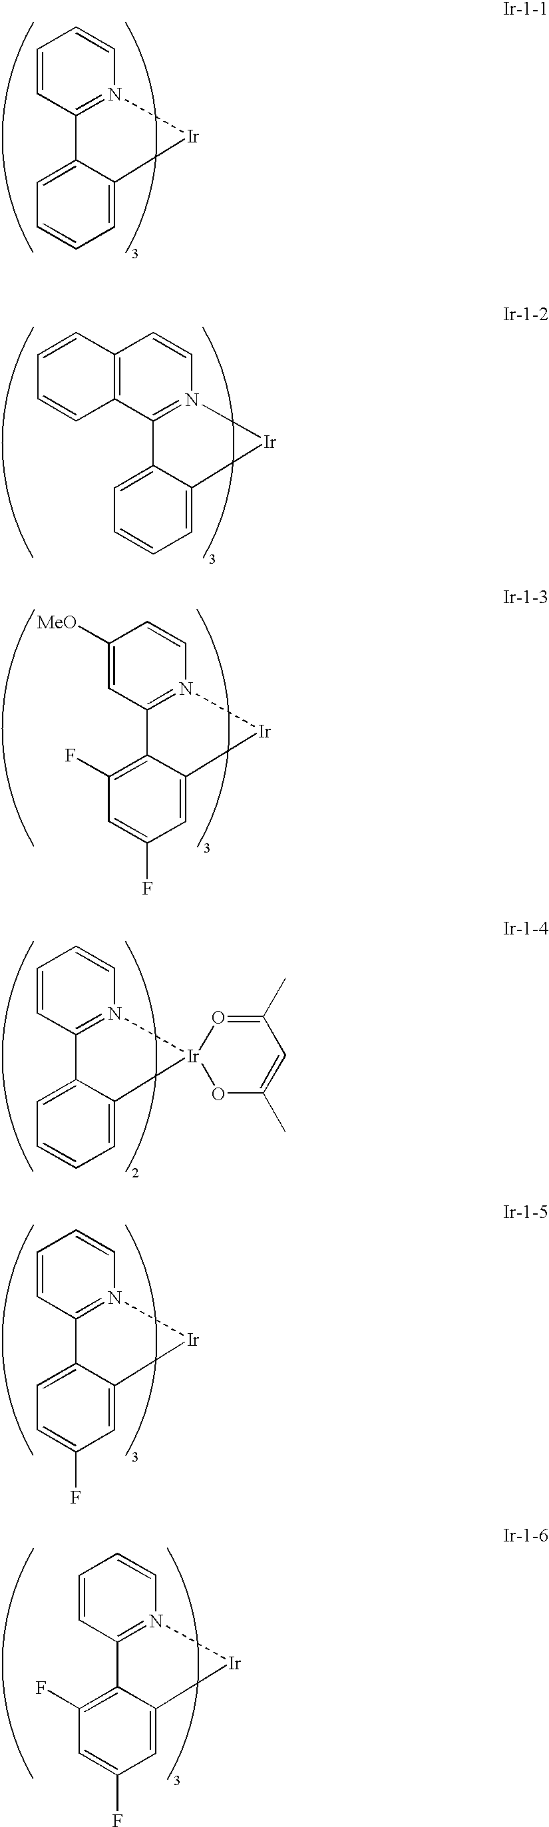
C1=CC2=N(C=C1)[Ir]C1=CC=CC=C21.C12=C(C3=N(C=C1)[Ir]C1=CC=CC=C31)C=CC=C2.C1([MeO])=CC2=N(C=C1)[Ir]C1=CC(F)=CC(F)=C21.C1=CC2=N(C=C1)[Ir]1(C3=CC=CC=C23)OC(C)=CC(C)=O1.C1=CC2=N(C=C1)[Ir]C1=CC(F)=CC=C21.C1=CC2=N(C=C1)[Ir]C1=CC(F)=CC(F)=C21
